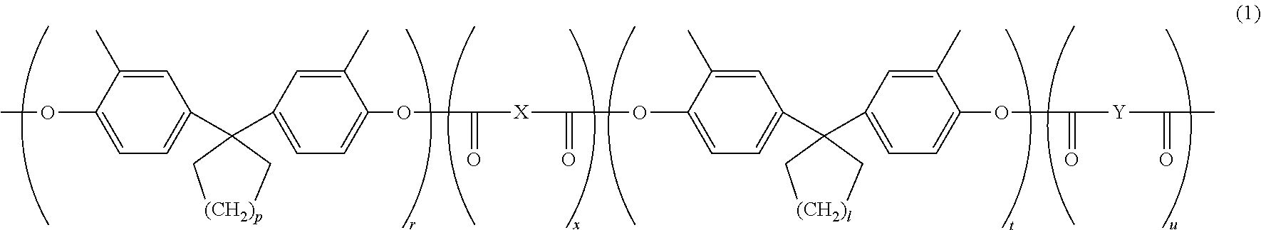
COC1=CC=C(C2(C3=CC=C(OC([X]C(OC4=CC=C(C5(C6=CC=C(OC([Y]C(C)=O)=O)C(C)=C6)C[(CH2)l]C5)C=C4C)=O)=O)C(C)=C3)C[(CH2)p]C2)C=C1C
